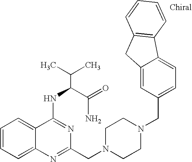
C1=CC=C2C(=C1)C(NC(C(N)=O)C(C)C)=NC(CN1CCN(CC3=CC=C4C(=C3)CC3=C4C=CC=C3)CC1)=N2
